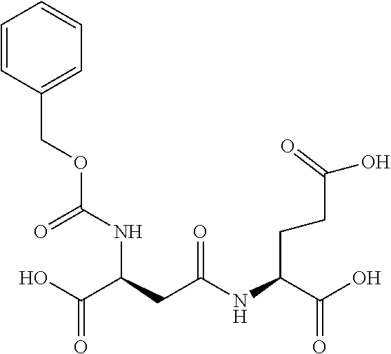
OC(C(CC(NC(C(O)=O)CCC(O)=O)=O)NC(OCC1=CC=CC=C1)=O)=O
